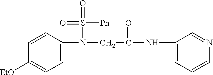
C1=C(N(CC(NC2=CC=CN=C2)=O)S(=O)([Ph])=O)C=CC([EtO])=C1
